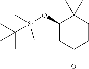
C1(O[Si](C)(C)C(C)(C)C)CC(=O)CCC1(C)C
